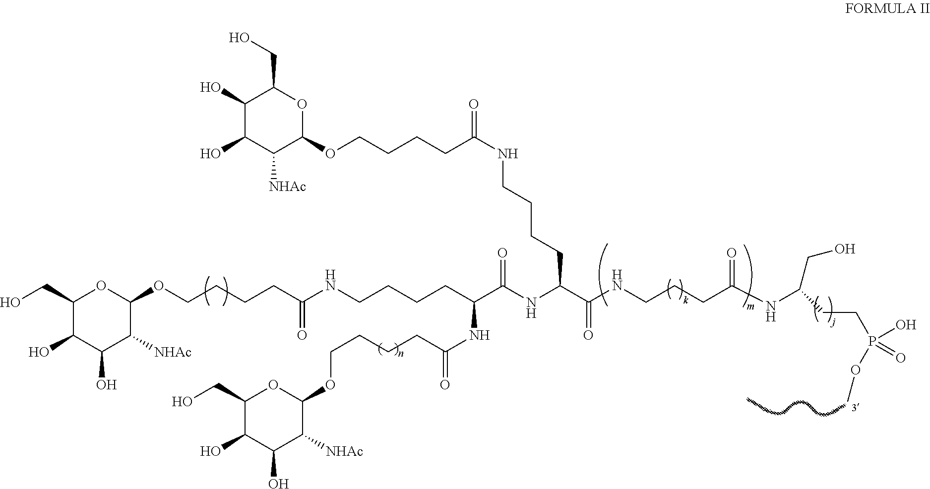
C1(CO)C(O)C(O)C([NHAc])C(OCCCCC(NCCCCC(C(NC(C(=O)NCCCC(=O)NC(CCP(OC)(O)=O)CO)CCCCNC(=O)CCCCOC2OC(CO)C(O)C(O)C2[NHAc])=O)NC(=O)CCCCOC2C([NHAc])C(O)C(O)C(CO)O2)=O)O1
